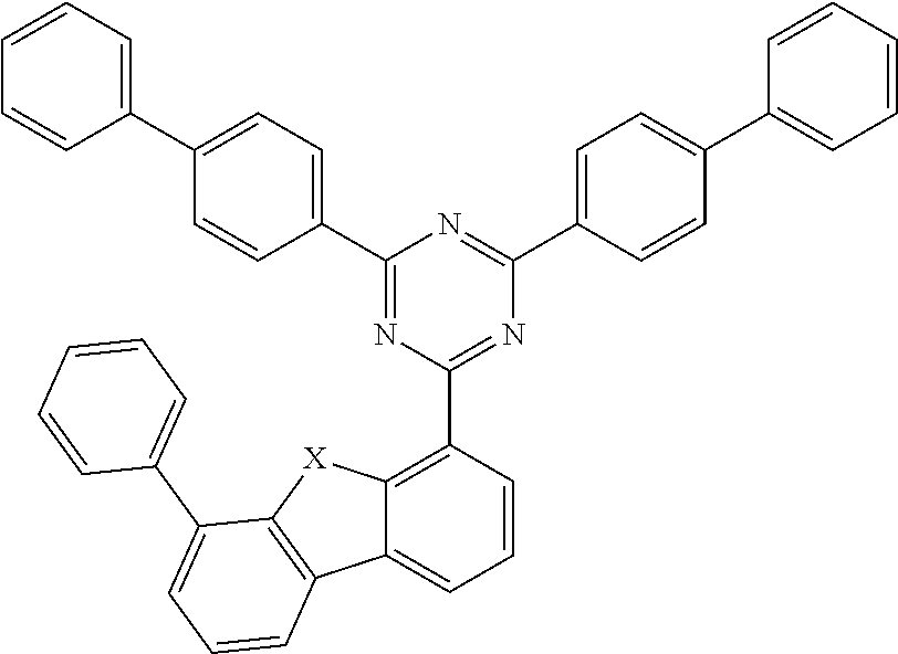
C1(C2=CC=C(C3=CC=CC=C3)C=C2)=NC(C2=C3C(=CC=C2)C2=C([X]3)C(C3=CC=CC=C3)=CC=C2)=NC(C2=CC=C(C3=CC=CC=C3)C=C2)=N1
